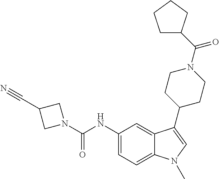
N1(C(NC2=CC=C3C(=C2)C(C2CCN(C(=O)C4CCCC4)CC2)=CN3C)=O)CC(C#N)C1
